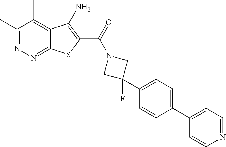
C1(C)=NN=C2C(=C1C)C(N)=C(C(=O)N1CC(F)(C3=CC=C(C4=CC=NC=C4)C=C3)C1)S2
